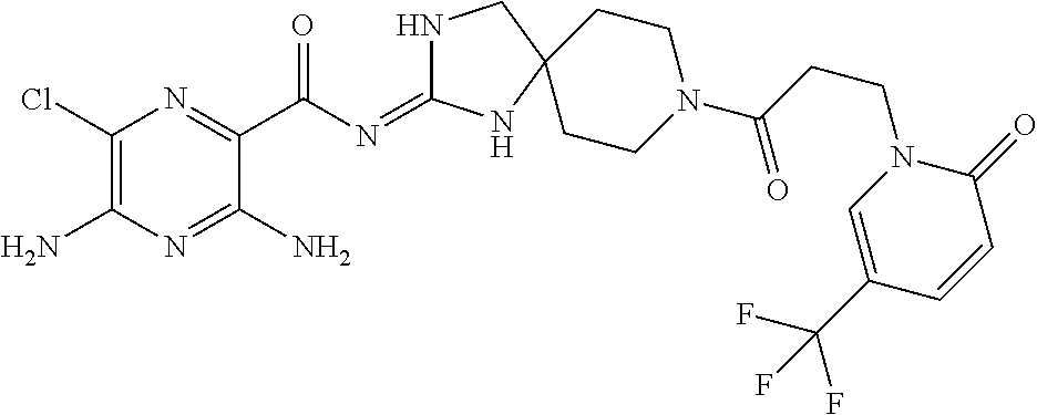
C1(Cl)=C(N)N=C(N)C(C(=O)N=C2NCC3(N2)CCN(C(=O)CCN2C=C(C(F)(F)F)C=CC2=O)CC3)=N1
